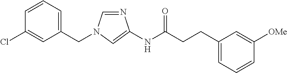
C1=NC(NC(CCC2=CC=CC([OMe])=C2)=O)=CN1CC1=CC=CC(Cl)=C1
